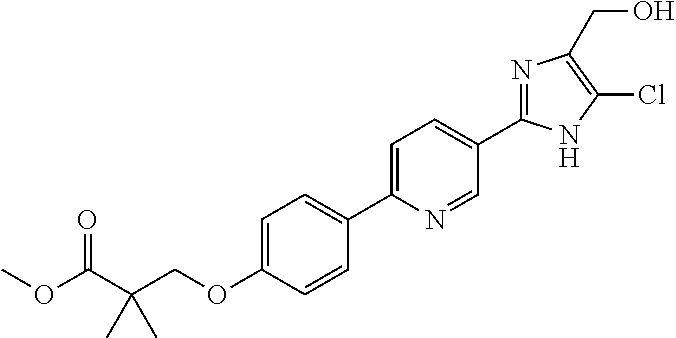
C(OC1=CC=C(C2=CC=C(C3=NC(CO)=C(Cl)N3)C=N2)C=C1)C(C(=O)OC)(C)C
